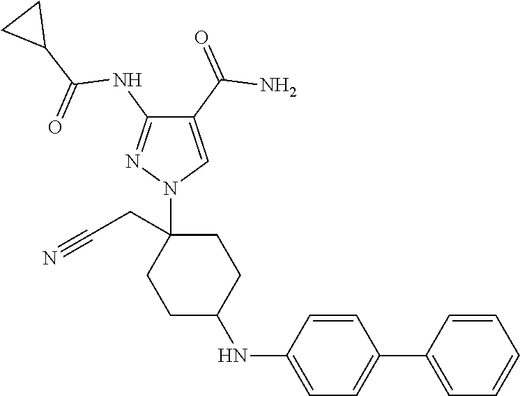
C1C(NC2=CC=C(C3=CC=CC=C3)C=C2)CCC(CC#N)(N2C=C(C(=O)N)C(NC(C3CC3)=O)=N2)C1
